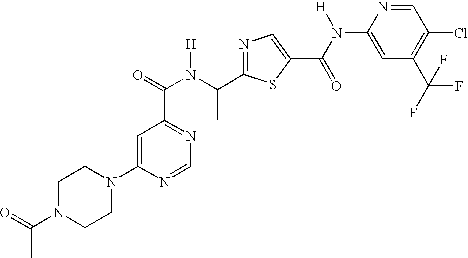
N1=C(C(N(C(=O)C2=NC=NC(N3CCN(C(=O)C)CC3)=C2)[H])C)SC(C(N([H])C2=CC(C(F)(F)F)=C(Cl)C=N2)=O)=C1
